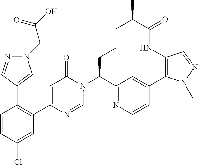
C1C(N2C(=O)C=C(C3=C(C4=CN(CC(O)=O)N=C4)C=CC(Cl)=C3)N=C2)C2=NC=CC(=C2)C2=C(C=NN2C)NC(=O)C(C)CC1
